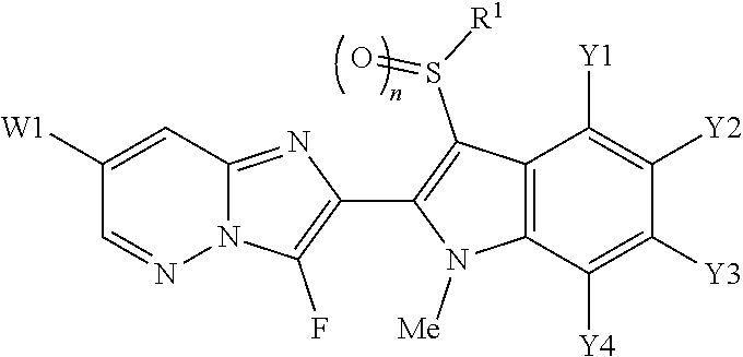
N12C(=NC(C3=C(S([R1])=O)C4=C(N3[Me])C([Y4])=C([Y3])C([Y2])=C4[Y1])=C1F)C=C([W1])C=N2
